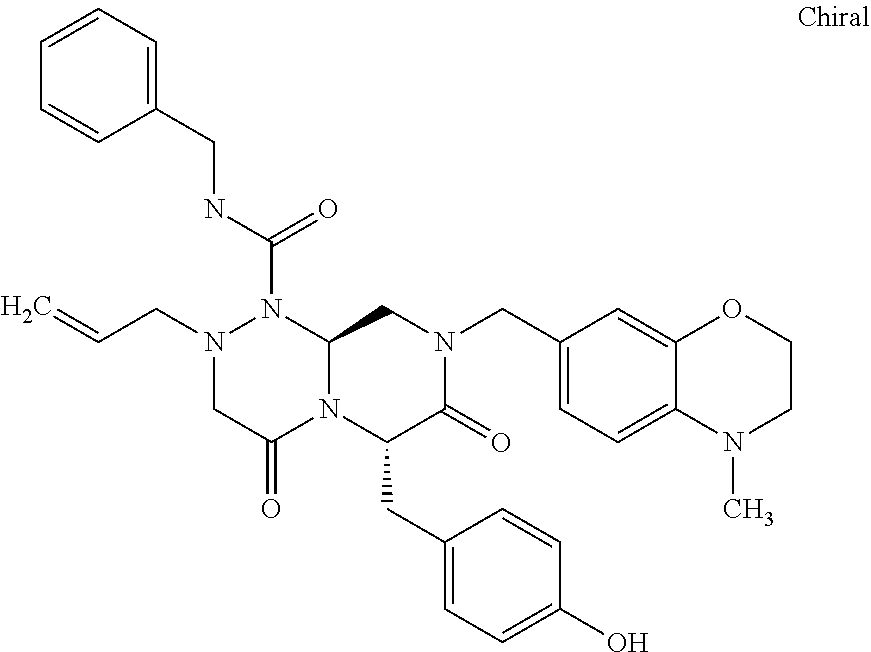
N(C(=O)N1N(CC=C)CC(=O)N2C1CN(CC1=CC=C3C(=C1)OCCN3C)C(=O)C2CC1=CC=C(O)C=C1)CC1=CC=CC=C1
